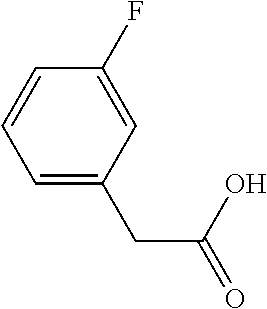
OC(=O)CC1=CC=CC(F)=C1
